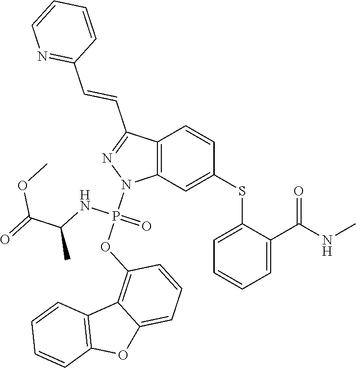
C1(SC2=CC3=C(C=C2)C(C=CC2=NC=CC=C2)=NN3P(OC2=C3C(=CC=C2)OC2=C3C=CC=C2)(NC(C)C(=O)OC)=O)=CC=CC=C1C(NC)=O
